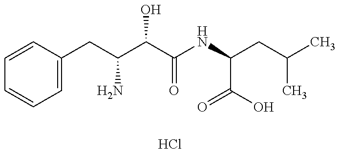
C1=CC(CC(C(C(NC(CC(C)C)C(O)=O)=O)O)N)=CC=C1.Cl
